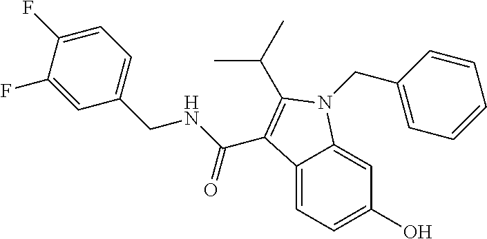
C12=CC=C(O)C=C1N(CC1=CC=CC=C1)C(C(C)C)=C2C(NCC1=CC=C(F)C(F)=C1)=O
